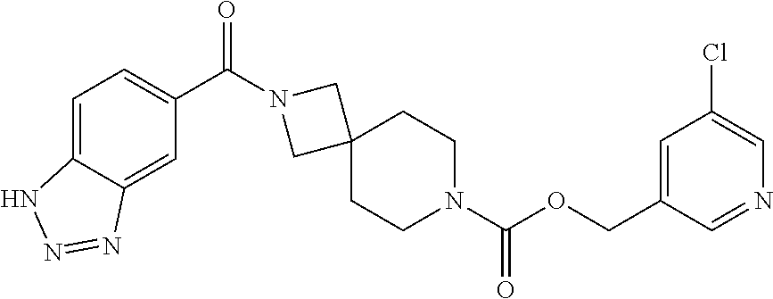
O(C(N1CCC2(CC1)CN(C(C1=CC=C3C(=C1)N=NN3)=O)C2)=O)CC1=CC(Cl)=CN=C1
